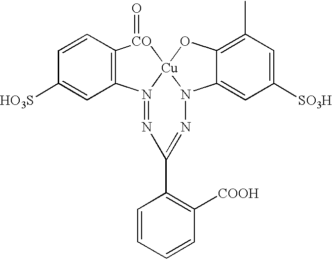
C1([HO3S])=CC2=C(C=C1)[CO](=O)[Cu]13N2=NC(C2=C([COOH])C=CC=C2)=NN1C1=CC([SO3H])=CC(C)=C1O3
